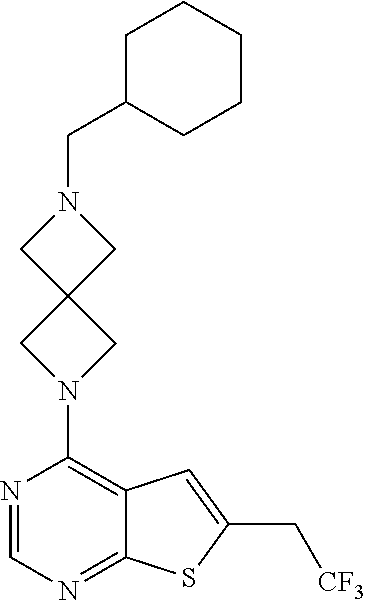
C1C(CN2CC3(C2)CN(C2=C4C(=NC=N2)SC(C[CF3])=C4)C3)CCCC1
